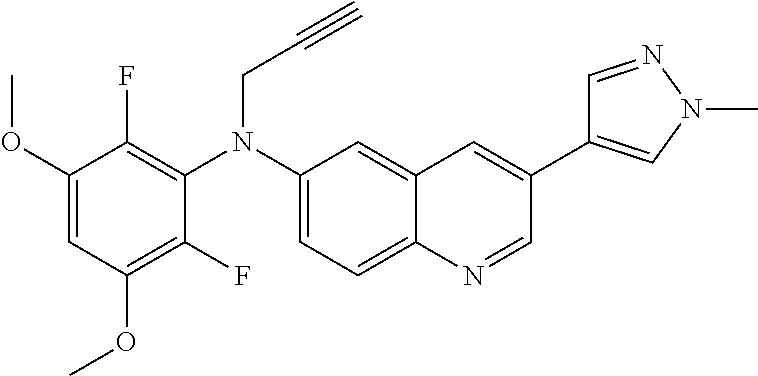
C1(N(C2=C(F)C(OC)=CC(OC)=C2F)CC#C)=CC=C2C(=C1)C=C(C1=CN(C)N=C1)C=N2
